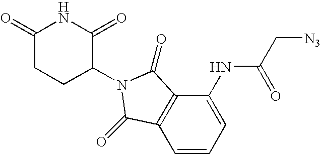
C1(=O)CCC(N2C(=O)C3=C(C=CC=C3NC(C[N3])=O)C2=O)C(=O)N1
